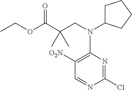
C1C(N(CC(C(=O)OCC)(C)C)C2=C([O2N])C=NC(Cl)=N2)CCC1
